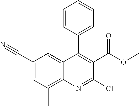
C1=CC(C2=C(C(OC)=O)C(Cl)=NC3=C(C)C=C(C#N)C=C23)=CC=C1
